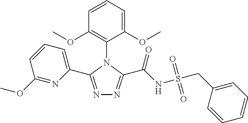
N1=C(C2=CC=CC(OC)=N2)N(C2=C(OC)C=CC=C2OC)C(C(NS(CC2=CC=CC=C2)(=O)=O)=O)=N1
